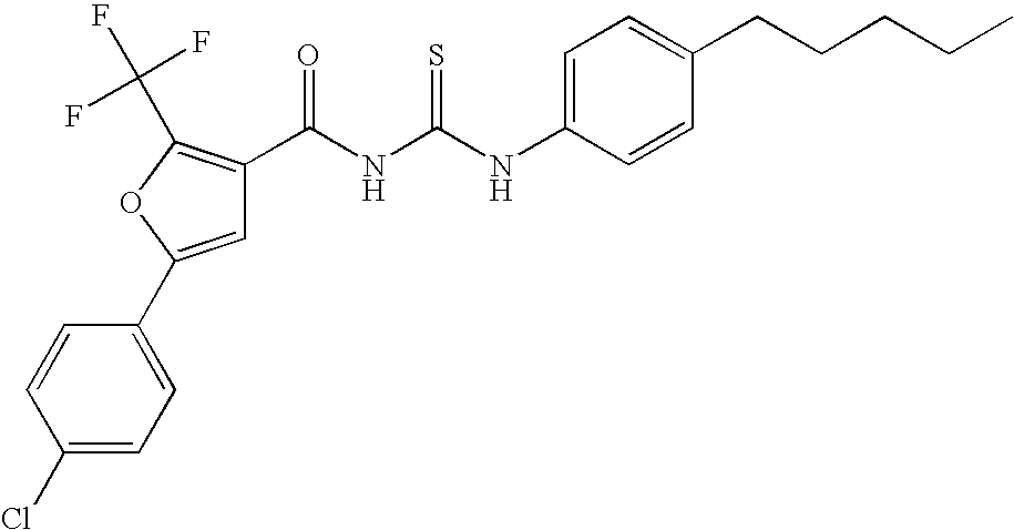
C(NC(NC1=CC=C(CCCCC)C=C1)=S)(=O)C1=C(C(F)(F)F)OC(C2=CC=C(Cl)C=C2)=C1
